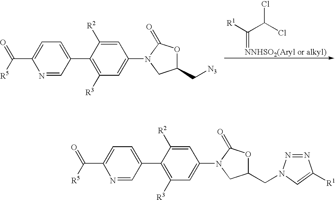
ClC(Cl)C([R1])=[NNHSO2(Aryl or alkyl)].N1=CC(C2=C([R3])C=C(N3CC(C[N3])OC3=O)C=C2[R2])=CC=C1C([R5])=O.N1=CC(C2=C([R3])C=C(N3CC(CN4N=NC([R1])=C4)OC3=O)C=C2[R2])=CC=C1C([R5])=O
